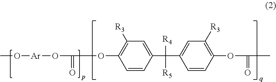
CO[Ar]OC(=O)OC1=C([R3])C=C(C(C2=CC([R3])=C(OC(=O)C)C=C2)([R4])[R5])C=C1
